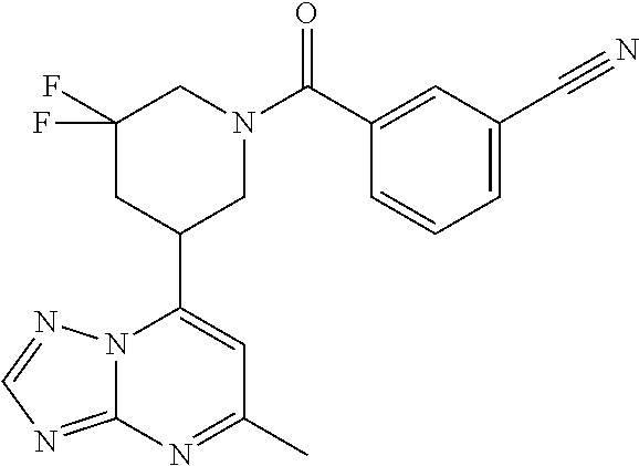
N12C(=NC=N1)N=C(C)C=C2C1CN(C(=O)C2=CC(C#N)=CC=C2)CC(F)(F)C1
